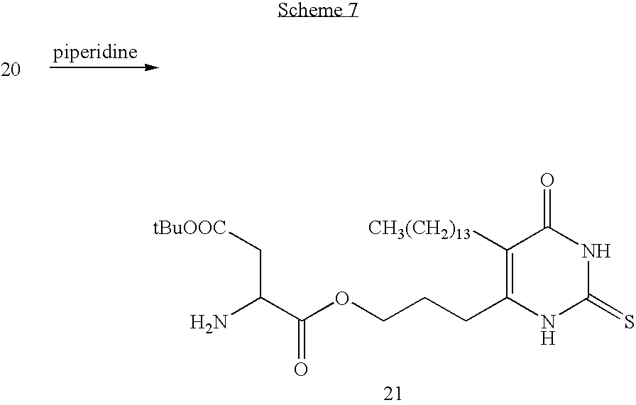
C1([CH3(CH2)13])=C(CCCOC(C(N)C[tBuOOC])=O)NC(=S)NC1=O
